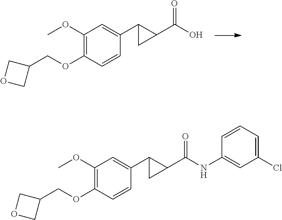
C1(OC)=C(OCC2COC2)C=CC(C2C(C(O)=O)C2)=C1.C1(OC)=C(OCC2COC2)C=CC(C2C(C(NC3=CC(Cl)=CC=C3)=O)C2)=C1
